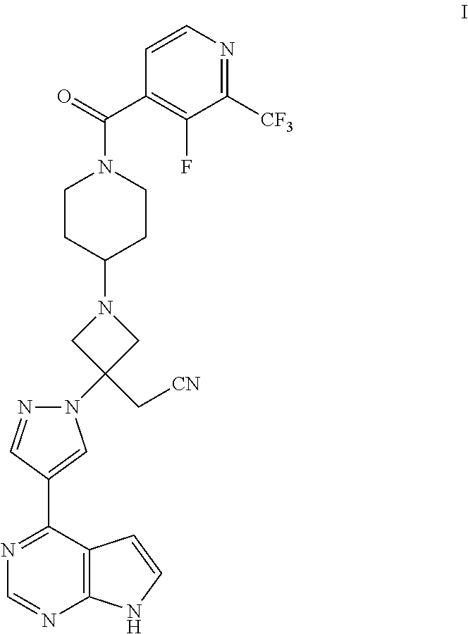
C1CC(N2CC(N3N=CC(C4=NC=NC5=C4C=CN5)=C3)(C[CN])C2)CCN1C(C1=C(F)C([CF3])=NC=C1)=O
